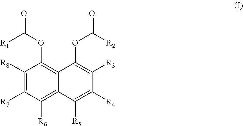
C1([R8])=C([R7])C([R6])=C2C(=C1OC(=O)[R1])C(OC(=O)[R2])=C([R3])C([R4])=C2[R5]
